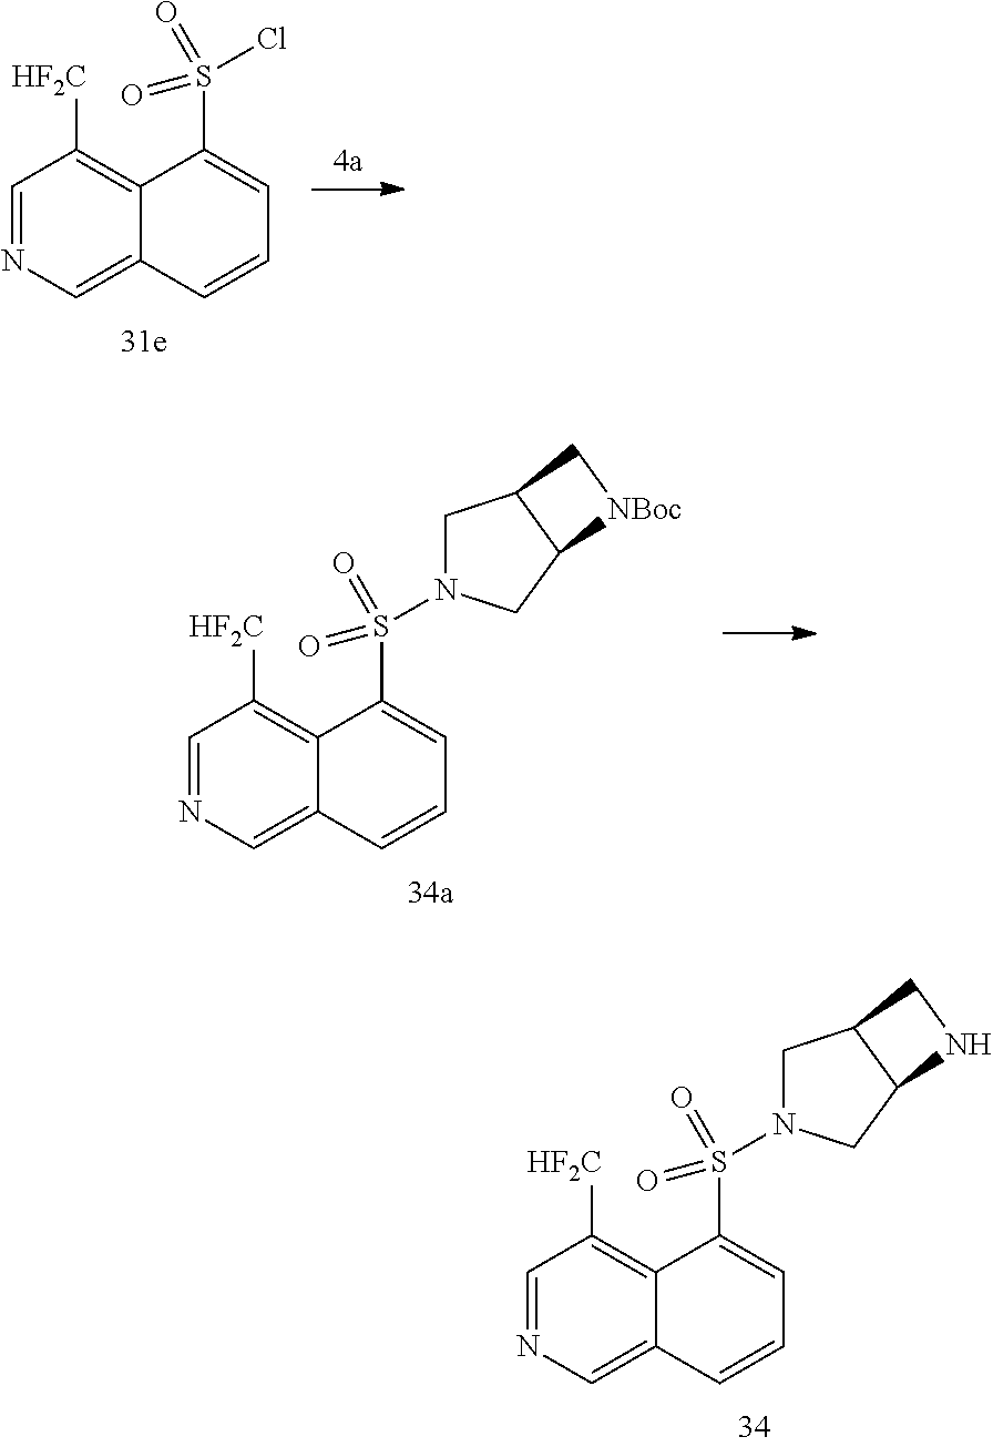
C1=NC=C2C(=C1[HF2C])C(S(Cl)(=O)=O)=CC=C2.C1=NC=C2C(=C1[HF2C])C(S(=O)(=O)N1CC3C(C1)[NBoc]C3)=CC=C2.C1=NC=C2C(=C1[HF2C])C(S(=O)(=O)N1CC3C(C1)NC3)=CC=C2
